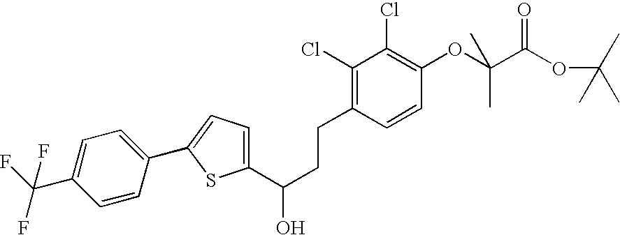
C1(C(CCC2=C(Cl)C(Cl)=C(OC(C)(C(=O)OC(C)(C)C)C)C=C2)O)=CC=C(C2=CC=C(C(F)(F)F)C=C2)S1
